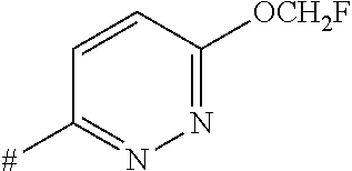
C1=CC([OCH2F])=NN=C1[#]
